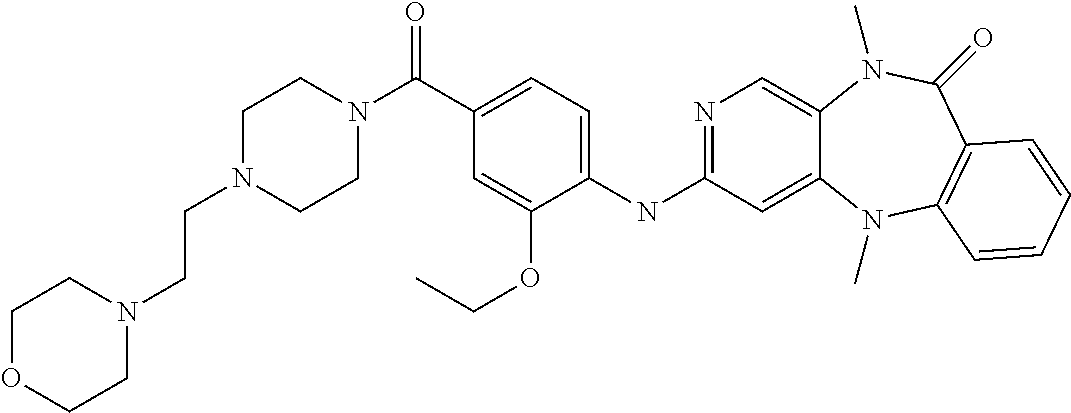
C1(NC2=NC=C3C(=C2)N(C)C2=C(C(=O)N3C)C=CC=C2)=CC=C(C(N2CCN(CCN3CCOCC3)CC2)=O)C=C1OCC
